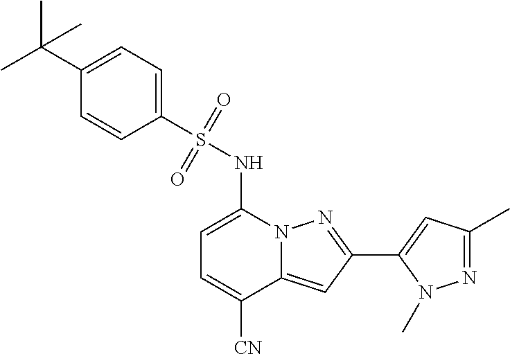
C1(C2=NN3C(=C2)C([CN])=CC=C3NS(=O)(=O)C2=CC=C(C(C)(C)C)C=C2)=CC(C)=NN1C
